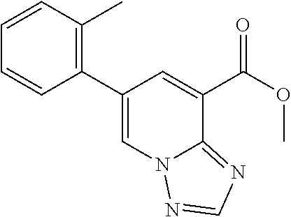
C1=CC(C)=C(C2=CN3C(=NC=N3)C(C(=O)OC)=C2)C=C1
